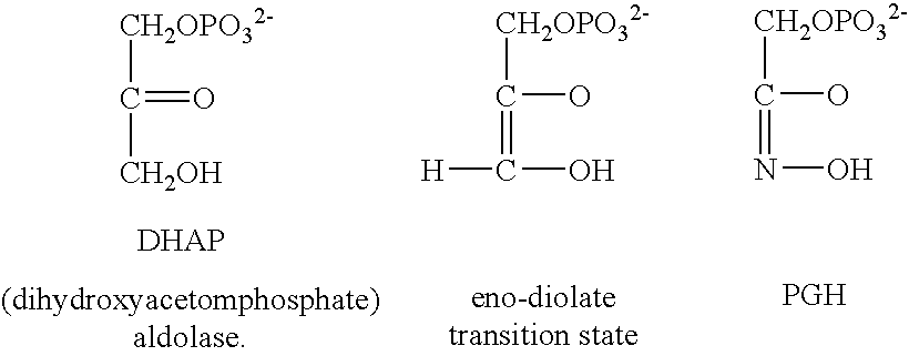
[CH2OPO32-]C([CH2OH])=O.[CH2OPO32-]C(=C(O)[H])O.[CH2OPO32-]C(=NO)O
